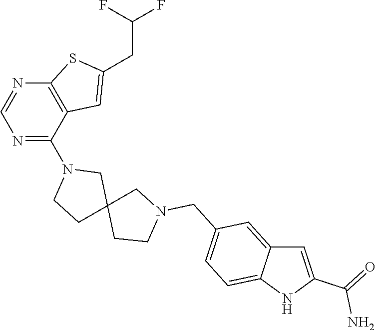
C1=C(C(N)=O)NC2=CC=C(CN3CC4(CC3)CN(C3=NC=NC5=C3C=C(CC(F)F)S5)CC4)C=C12
